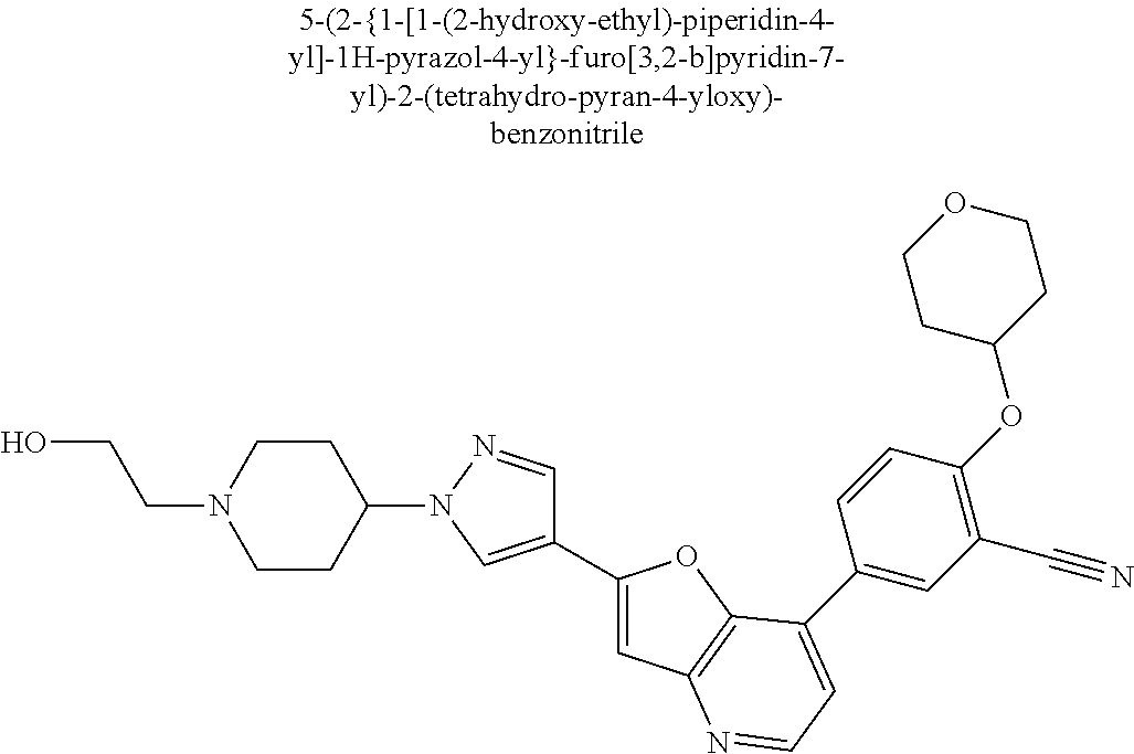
C1(C2=CN(C3CCN(CCO)CC3)N=C2)=CC2=C(O1)C(C1=CC(C#N)=C(OC3CCOCC3)C=C1)=CC=N2
